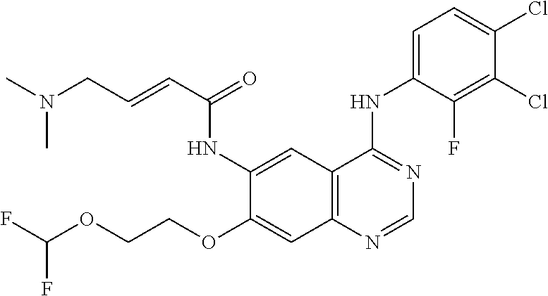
C12=C(N=CN=C1NC1=CC=C(Cl)C(Cl)=C1F)C=C(OCCOC(F)F)C(NC(C=CCN(C)C)=O)=C2
